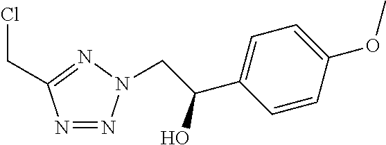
N1=NN(CC(C2=CC=C(OC)C=C2)O)N=C1CCl
